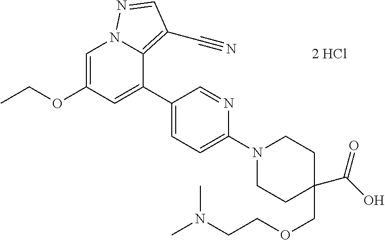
C1(C2=CC(OCC)=CN3C2=C(C#N)C=N3)=CC=C(N2CCC(C(O)=O)(COCCN(C)C)CC2)N=C1
